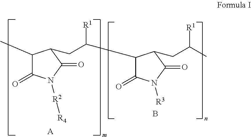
C1(C)C(=O)N([R2][R4])C(=O)C1CC(C1C(=O)N([R3])C(=O)C1CC(C)[R1])[R1].[A].B
